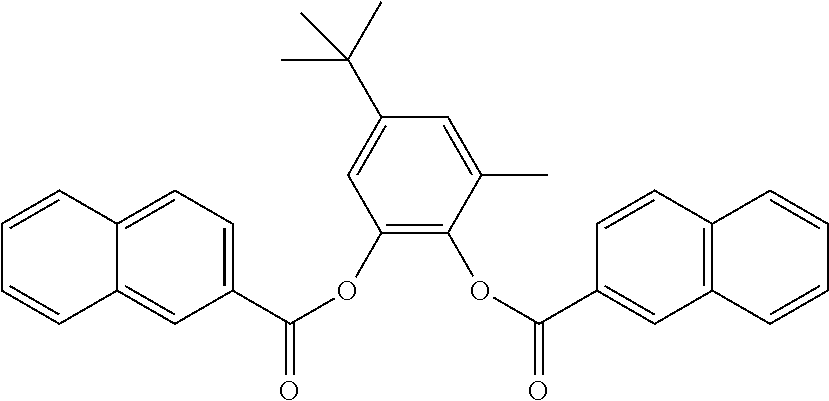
C1(C(OC2=C(OC(=O)C3=CC4=C(C=C3)C=CC=C4)C(C)=CC(C(C)(C)C)=C2)=O)=CC=C2C(=C1)C=CC=C2
